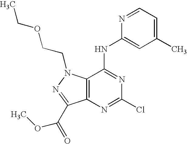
C12=C(N=C(Cl)N=C1NC1=CC(C)=CC=N1)C(C(=O)OC)=NN2CCOCC
